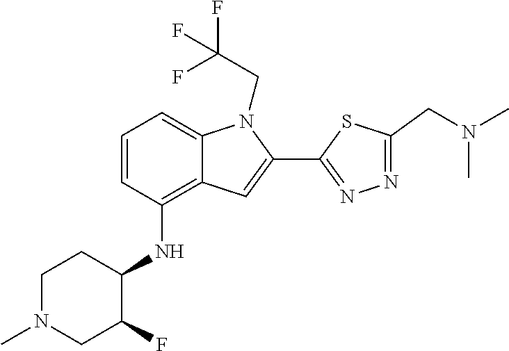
C1=CC(NC2C(F)CN(C)CC2)=C2C(=C1)N(CC(F)(F)F)C(C1=NN=C(CN(C)C)S1)=C2
